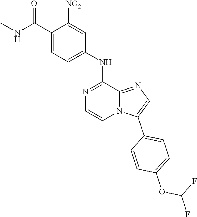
C1([NO2])=CC(NC2=NC=CN3C2=NC=C3C2=CC=C(OC(F)F)C=C2)=CC=C1C(NC)=O
